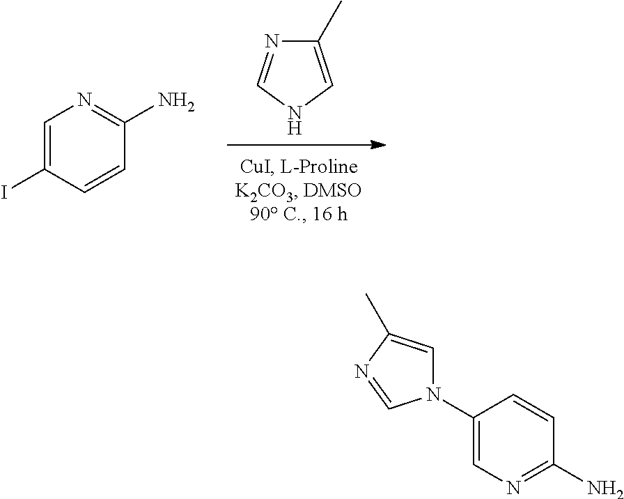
C1(C)=CNC=N1.C1(I)=CN=C(N)C=C1.C1(N2C=C(C)N=C2)=CN=C(N)C=C1
